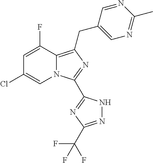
N12C(=C(CC3=CN=C(C)N=C3)N=C1C1=NC(C(F)(F)F)=NN1)C(F)=CC(Cl)=C2
